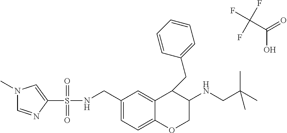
N1(C)C=NC(S(NCC2=CC=C3C(=C2)C(CC2=CC=CC=C2)C(NCC(C)(C)C)CO3)(=O)=O)=C1.C(C(=O)O)(F)(F)F
